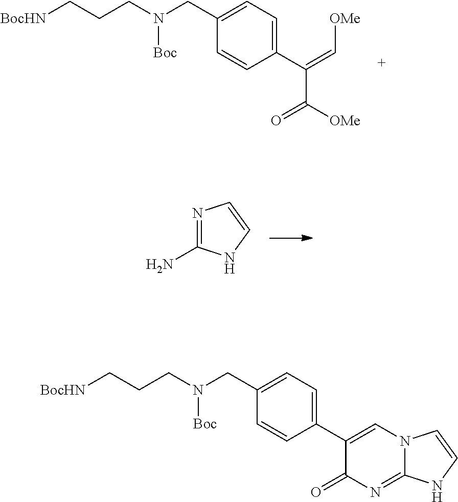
[BocHN]CCCN(CC1=CC=C(C(C([OMe])=O)=C[OMe])C=C1)[Boc].N1=C(N)NC=C1.[BocHN]CCCN(CC1=CC=C(C2=CN3C(=NC2=O)NC=C3)C=C1)[Boc]
